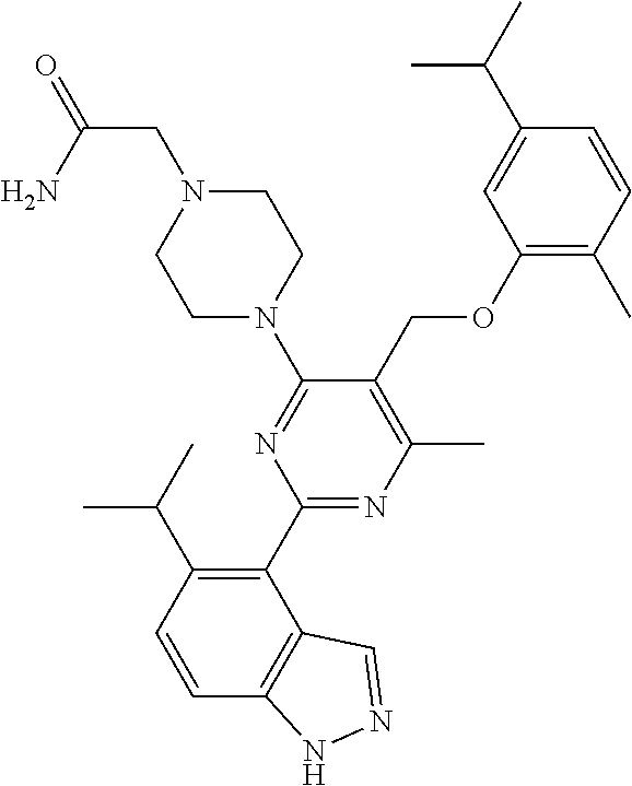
C1(C2=C(C(C)C)C=CC3=C2C=NN3)=NC(C)=C(COC2=C(C)C=CC(C(C)C)=C2)C(N2CCN(CC(=O)N)CC2)=N1
